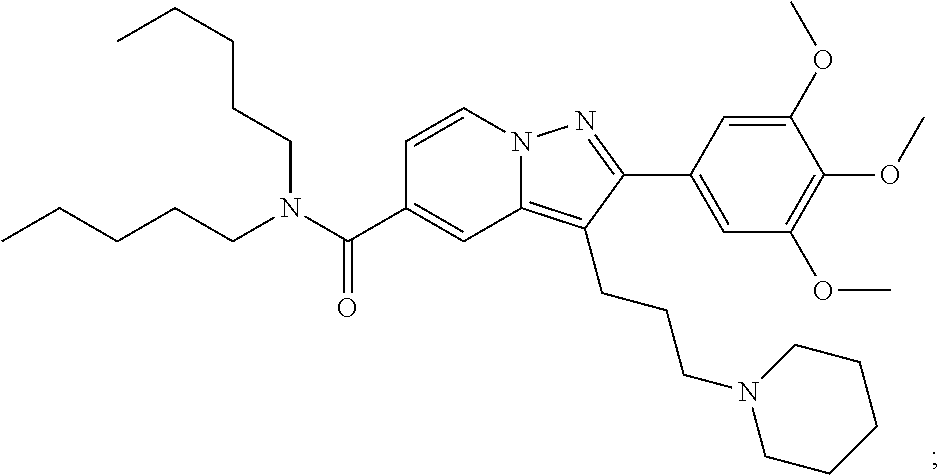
N12C(=C(CCCN3CCCCC3)C(C3=CC(OC)=C(OC)C(OC)=C3)=N1)C=C(C(N(CCCCC)CCCCC)=O)C=C2
